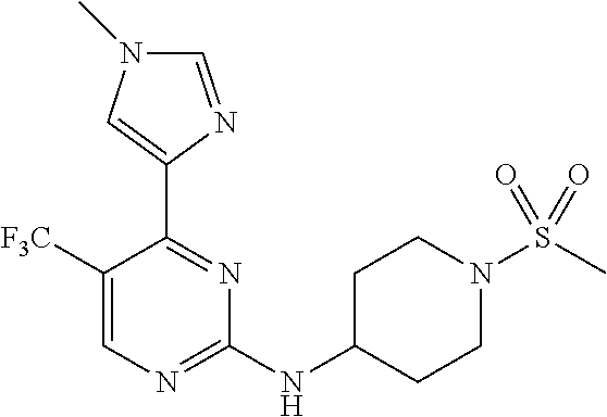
C1(NC2CCN(S(C)(=O)=O)CC2)=NC=C([F3C])C(C2=CN(C)C=N2)=N1
